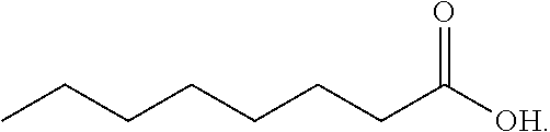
C(CC)CCCCC(=O)[OH]
